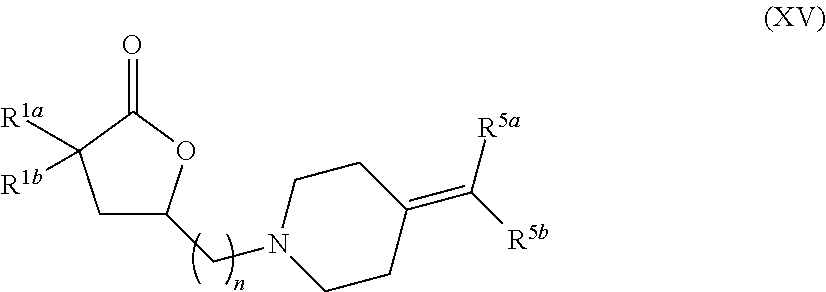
C1C(CN2CCC(=C([R5b])[R5a])CC2)OC(=O)C1([R1a])[R1b]
